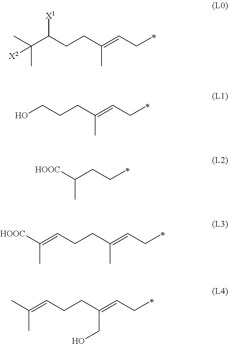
CC(C(CCC(=CCC)C)[X1])(C)[X2].OCCCC(=CCC)C.[HOOC]C(CCC)C.[HOOC]C(=CCCC(=CCC)C)C.CC(=CCCC(=CCC)CO)C
